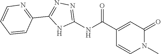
C1(C(NC2=NN=C(C3=NC=CC=C3)N2)=O)=CC(=O)N(C)C=C1
